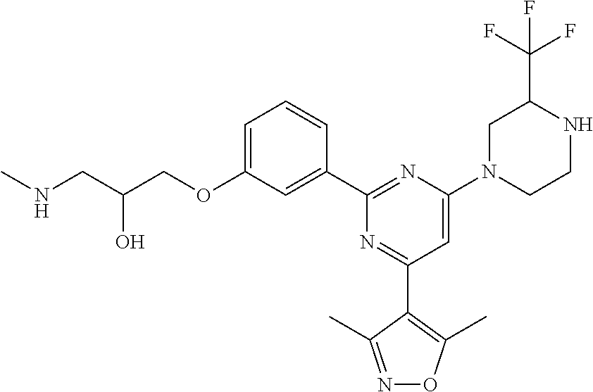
C1=C(OCC(CNC)O)C=C(C2=NC(N3CCNC(C(F)(F)F)C3)=CC(C3=C(C)ON=C3C)=N2)C=C1
